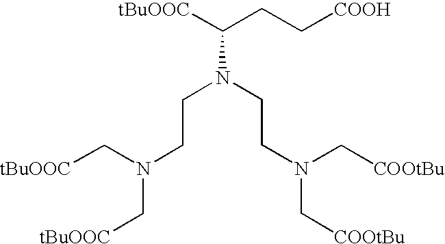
[tBuOOC]C(CC[COOH])N(CCN(C[COOtBu])C[COOtBu])CCN(C[tBuOOC])C[tBuOOC]
